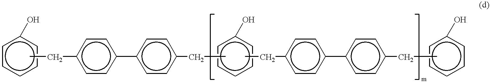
c1ccccc1O.CCc1ccc(-c2ccc(CC)cc2)cc1.c1ccccc1O.CCc1ccc(-c2ccc(CC)cc2)cc1.c1ccccc1O
